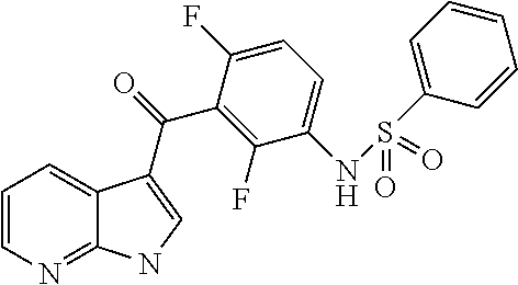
C1=CN=C2C(=C1)C(C(=O)C1=C(F)C(NS(C3=CC=CC=C3)(=O)=O)=CC=C1F)=CN2
